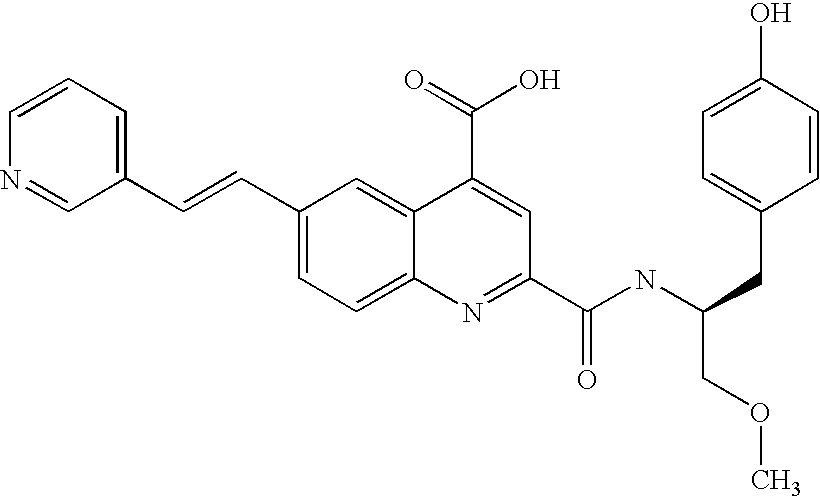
C1=CN=CC(C=CC2=CC=C3C(=C2)C(C(O)=O)=CC(C(NC(COC)CC2=CC=C(O)C=C2)=O)=N3)=C1
